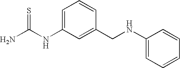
NC(NC1=CC=CC(CNC2=CC=CC=C2)=C1)=S
